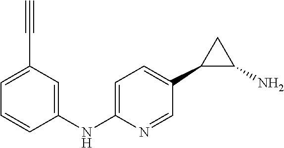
C1=C(NC2=CC(C#C)=CC=C2)N=CC(C2C(N)C2)=C1
